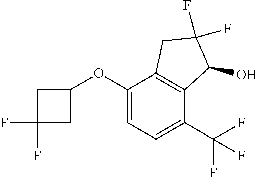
C1(OC2CC(F)(F)C2)=CC=C(C(F)(F)F)C2=C1CC(F)(F)C2O
